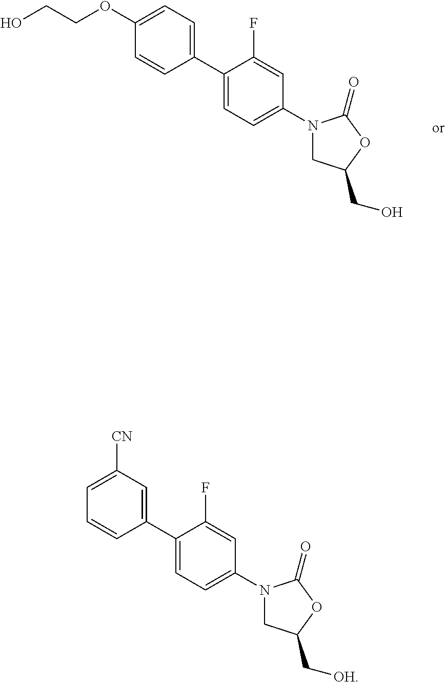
C1(C2=CC=C(N3CC(CO)OC3=O)C=C2F)=CC=C(OCCO)C=C1.C1(C2=CC=C(N3CC(C[OH])OC3=O)C=C2F)=CC([CN])=CC=C1
